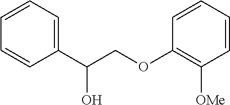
C1=CC=C(C(COC2=C([OMe])C=CC=C2)O)C=C1
